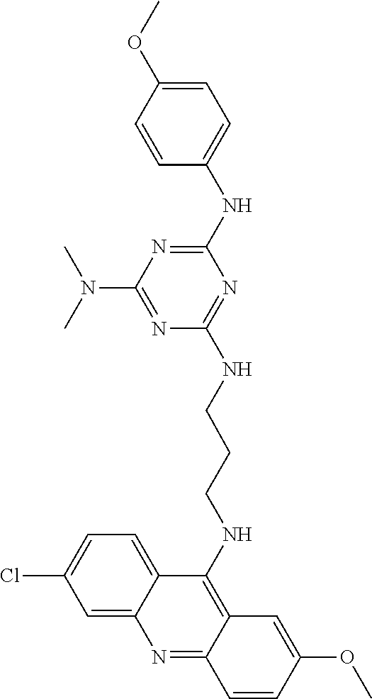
C1=C(OC)C=CC(NC2=NC(N(C)C)=NC(NCCCNC3=C4C(=NC5=CC(Cl)=CC=C35)C=CC(OC)=C4)=N2)=C1
